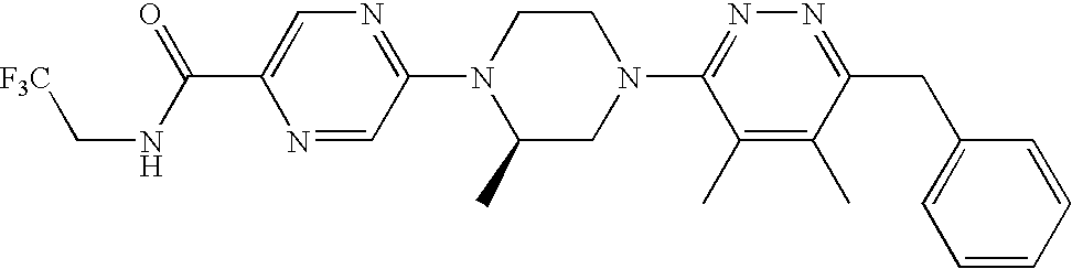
N1=CC(N2C(C)CN(C3=NN=C(CC4=CC=CC=C4)C(C)=C3C)CC2)=NC=C1C(=O)NC[F3C]
